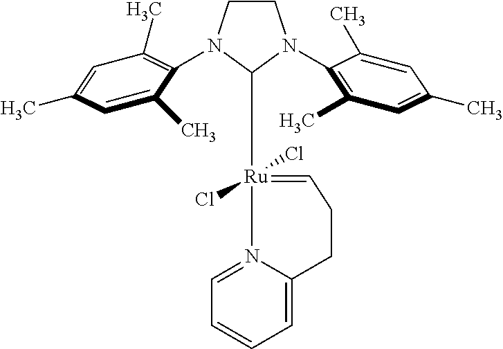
C1CN(C2=C(C)C=C(C)C=C2C)C([Ru]2(Cl)(Cl)=CCCC3=CC=CC=N23)N1C1=C(C)C=C(C)C=C1C
